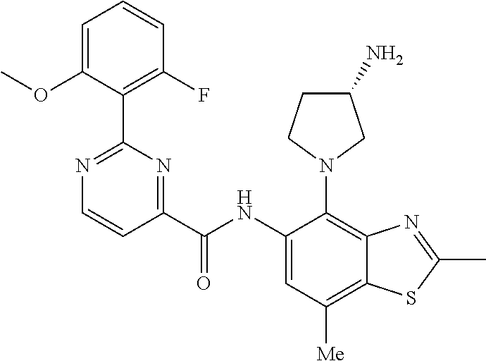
C1(NC(C2=NC(C3=C(F)C=CC=C3OC)=NC=C2)=O)=CC([Me])=C2C(=C1N1CC(N)CC1)N=C(C)S2
